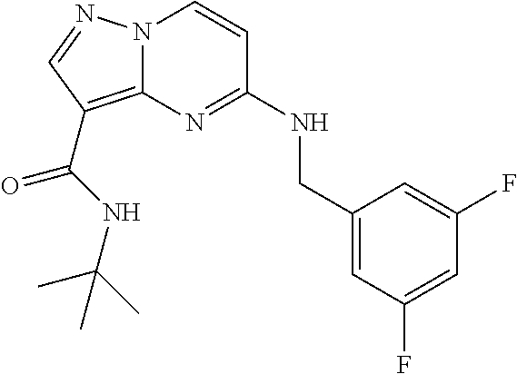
N12C(=C(C(NC(C)(C)C)=O)C=N1)N=C(NCC1=CC(F)=CC(F)=C1)C=C2
